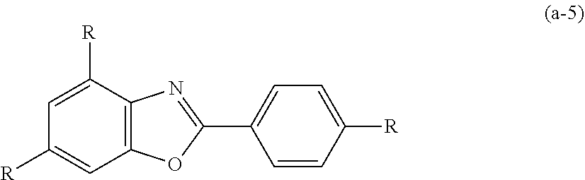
C1=C([R])C2=C(C=C1[R])OC(C1=CC=C([R])C=C1)=N2
